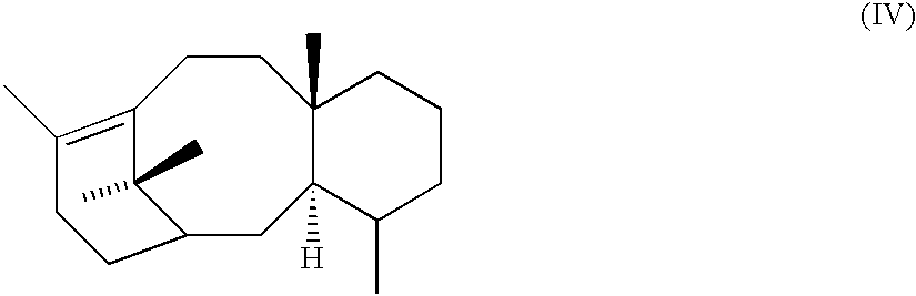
C12=C(C)CCC(C1(C)C)CC1([H])C(C)(CC2)CCCC1C
